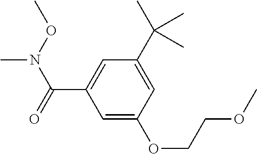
C1=C(OCCOC)C=C(C(C)(C)C)C=C1C(=O)N(OC)C
